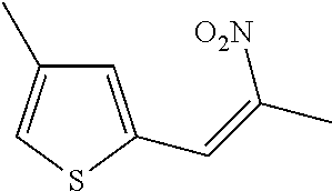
C1=C(C=C(C)[O2N])SC=C1C
